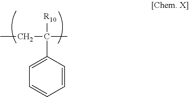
CCC(C)([R10])C1=CC=CC=C1
